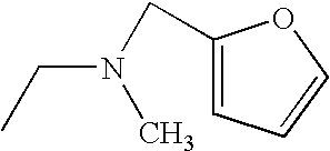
C1(CN(C)CC)=CC=CO1
